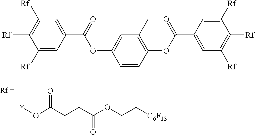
*OC(CCC(OCC[C6F13])=O)=O.[Rf]C1=C([Rf])C=C(C(=O)OC2=CC(C)=C(OC(=O)C3=CC([Rf])=C([Rf])C([Rf])=C3)C=C2)C=C1[Rf]
